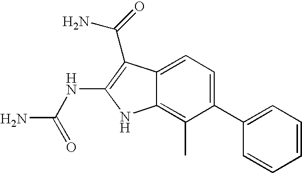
C1(C2=CC=CC=C2)=CC=C2C(=C1C)NC(NC(N)=O)=C2C(N)=O
